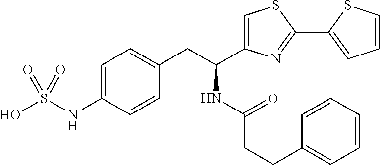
C1=CC=CC=C1CCC(NC(C1=CSC(C2=CC=CS2)=N1)CC1=CC=C(NS(O)(=O)=O)C=C1)=O
